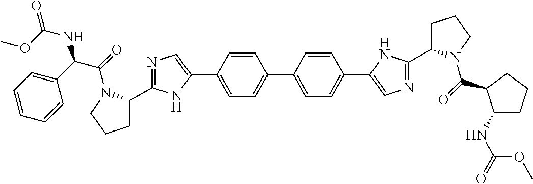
C1=CC(C2=CN=C(C3CCCN3C(=O)C(NC(=O)OC)C3=CC=CC=C3)N2)=CC=C1C1=CC=C(C2=CN=C(C3CCCN3C(=O)C3C(NC(=O)OC)CCC3)N2)C=C1
